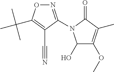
C1(O)C(OC)=C(C)C(=O)N1C1=NOC(C(C)(C)C)=C1C#N
